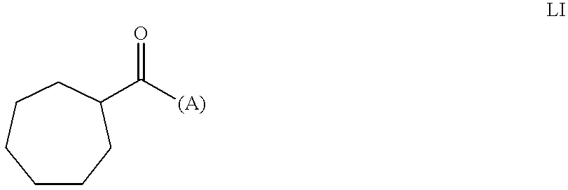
C([(A)])(=O)C1CCCCCC1
